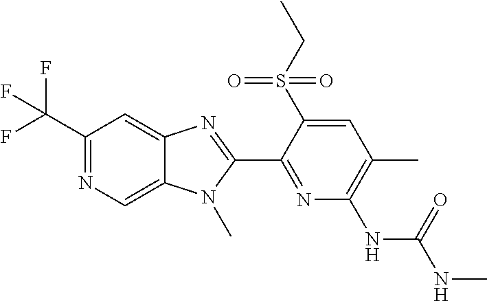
C1(C(F)(F)F)=NC=C2C(=C1)N=C(C1=NC(NC(NC)=O)=C(C)C=C1S(CC)(=O)=O)N2C
